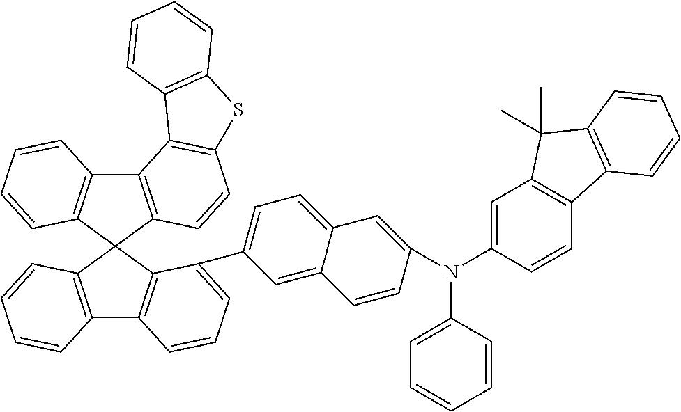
C12=C(C3(C4=C1C=CC=C4)C1=C(C4=C3C(C3=CC=C5C(=C3)C=CC(N(C3=CC6=C(C=C3)C3=C(C6(C)C)C=CC=C3)C3=CC=CC=C3)=C5)=CC=C4)C=CC=C1)C=CC1=C2C2=C(S1)C=CC=C2
